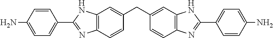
C1=CC(C2=NC3=C(N2)C=C(CC2=CC4=C(C=C2)N=C(C2=CC=C(N)C=C2)N4)C=C3)=CC=C1N
